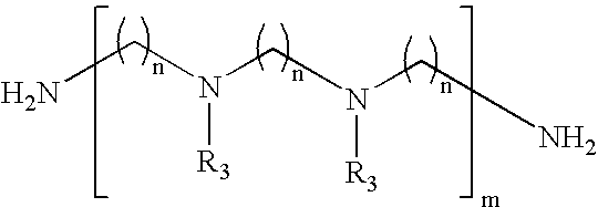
NCN(CN(CN)[R3])[R3]
